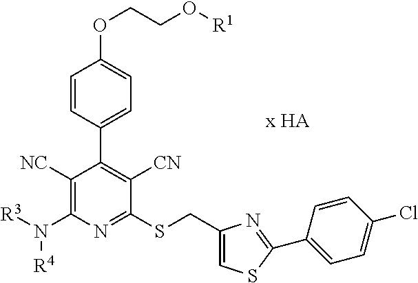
C1([NC])=C(N([R3])[R4])N=C(SCC2=CSC(C3=CC=C(Cl)C=C3)=N2)C([CN])=C1C1=CC=C(OCCO[R1])C=C1
